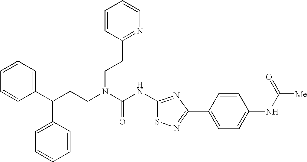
C1(C(CCN(C(NC2=NC(C3=CC=C(NC([Me])=O)C=C3)=NS2)=O)CCC2=NC=CC=C2)C2=CC=CC=C2)=CC=CC=C1
